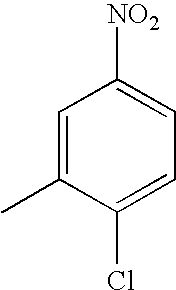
C1=C(C)C(Cl)=CC=C1[NO2]
